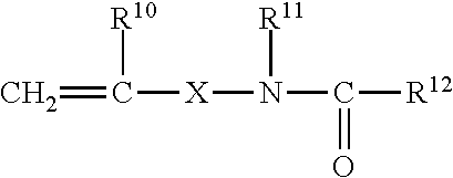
C=C([R10])[X]N(C(=O)[R12])[R11]
